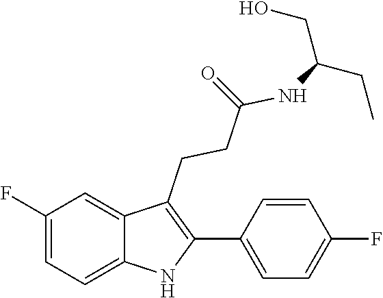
C12=CC(F)=CC=C1NC(C1=CC=C(F)C=C1)=C2CCC(=O)NC(CC)CO
